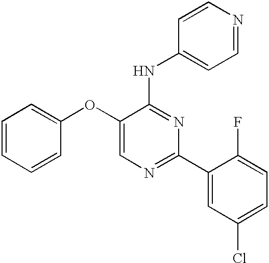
C1=C(OC2=CC=CC=C2)C(NC2=CC=NC=C2)=NC(C2=CC(Cl)=CC=C2F)=N1
